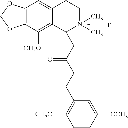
[I-].C12=C(C([CH3O])=C3C(=C1)CCN(C)(C)C3CC(CCC1=C([CH3O])C=CC([OCH3])=C1)=O)OCO2
